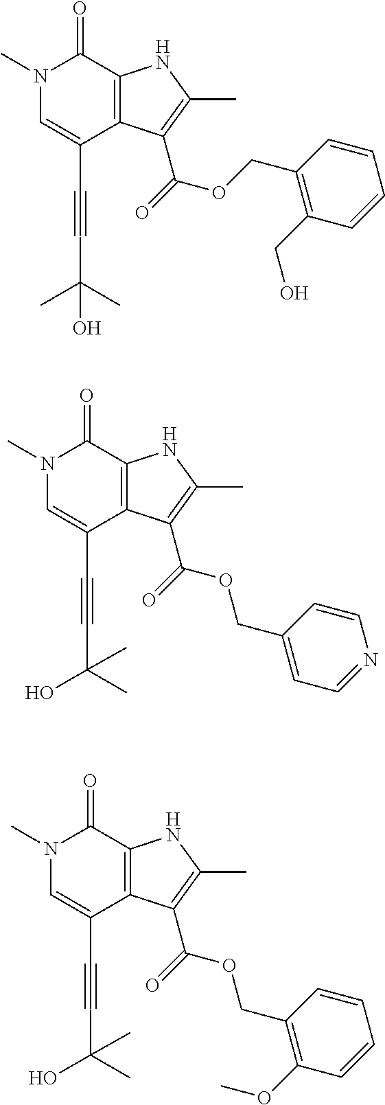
N1(C)C=C(C#CC(C)(C)O)C2=C(C1=O)NC(C)=C2C(=O)OCC1=C(CO)C=CC=C1.N1(C)C=C(C#CC(C)(C)O)C2=C(C1=O)NC(C)=C2C(=O)OCC1=CC=NC=C1.N1(C)C=C(C#CC(C)(C)O)C2=C(C1=O)NC(C)=C2C(=O)OCC1=C(OC)C=CC=C1
